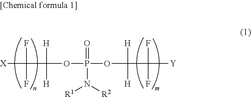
[X]C(C(OP(OC(C([Y])(F)F)([H])[H])(=O)N([R1])[R2])([H])[H])(F)F
